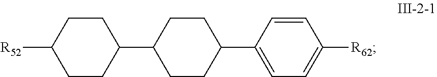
C1CC(C2CCC(C3=CC=C([R62])C=C3)CC2)CCC1[R52]
